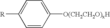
C1([R])=CC=C([O(CH2CH2O)xH])C=C1
